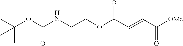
N(CCOC(C=CC([OMe])=O)=O)C(OC(C)(C)C)=O
